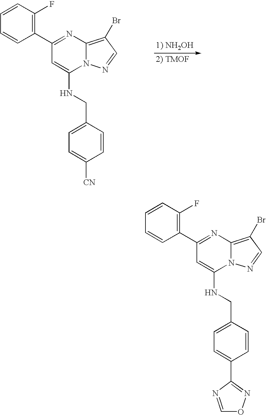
C1(C2=C(F)C=CC=C2)=NC2=C(Br)C=NN2C(NCC2=CC=C(C3=NOC=N3)C=C2)=C1.C1(C2=C(F)C=CC=C2)=NC2=C(Br)C=NN2C(NCC2=CC=C([CN])C=C2)=C1
